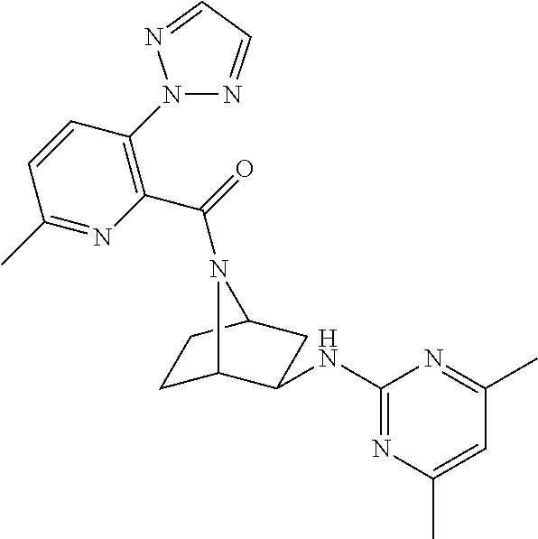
C1C2C(NC3=NC(C)=CC(C)=N3)CC(C1)N2C(=O)C1=C(N2N=CC=N2)C=CC(C)=N1
